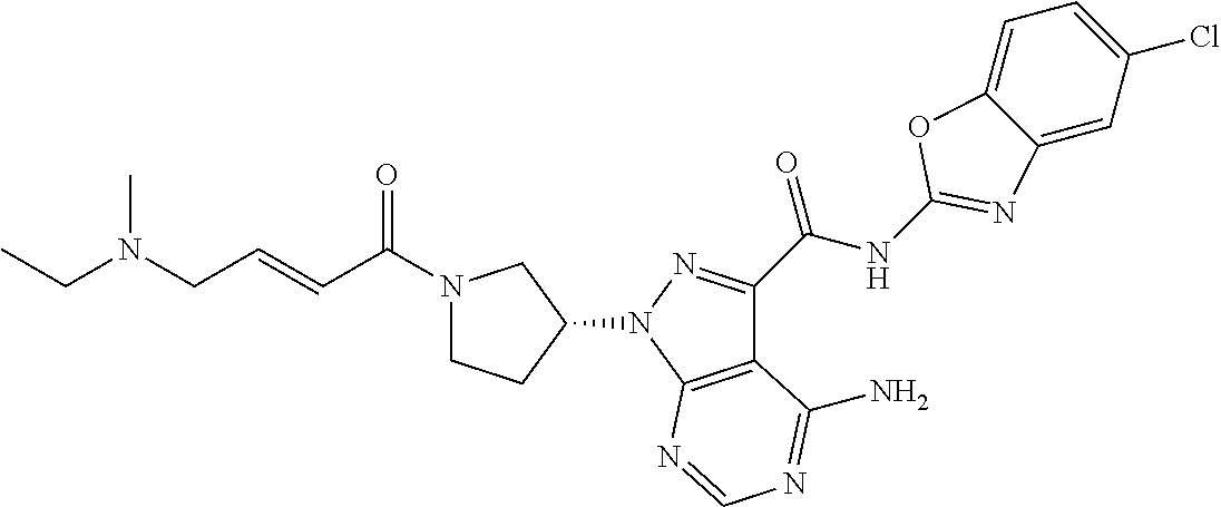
C12=CC(Cl)=CC=C1OC(NC(C1=NN(C3CCN(C(C=CCN(CC)C)=O)C3)C3=C1C(N)=NC=N3)=O)=N2
